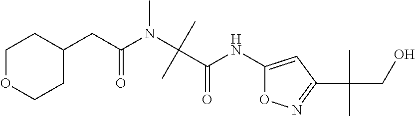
C(C)(C(=O)NC1=CC(C(CO)(C)C)=NO1)(N(C(CC1CCOCC1)=O)C)C
